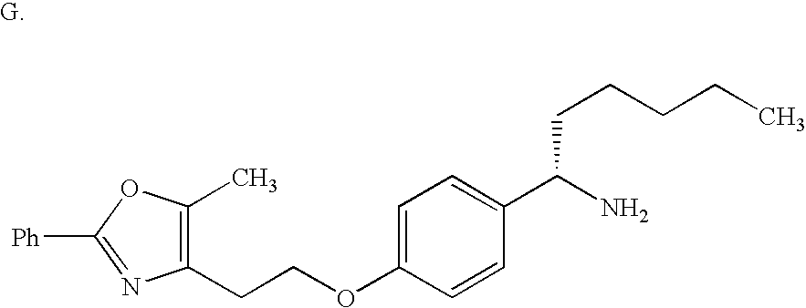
C1=C(OCCC2=C(C)OC([Ph])=N2)C=CC(C(N)CCCCC)=C1
